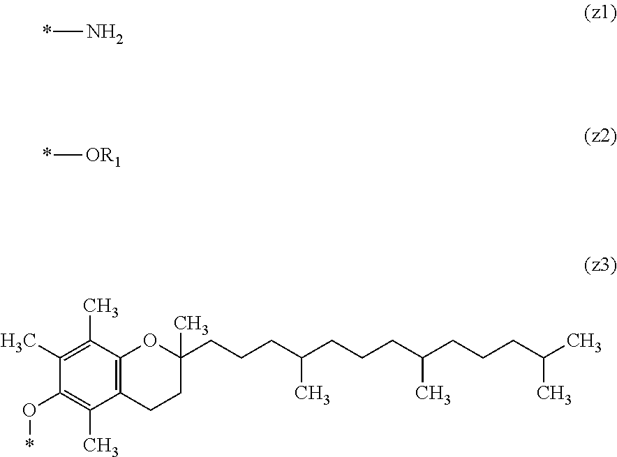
*N.*[OR1].C12=C(C(C)=C(C)C(O*)=C1C)OC(CCCC(CCCC(CCCC(C)C)C)C)(C)CC2
